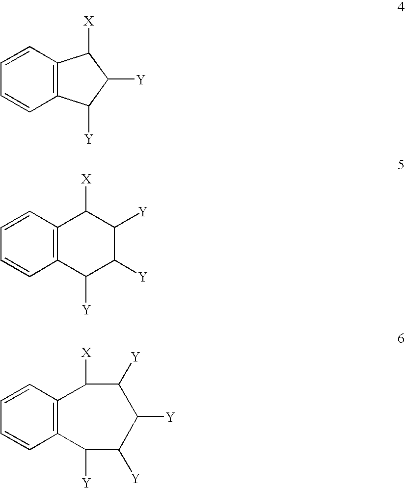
C12=C(C=CC=C1)C([X])C([Y])C2[Y].C12=C(C=CC=C1)C([X])C([Y])C([Y])C2[Y].C12=C(C=CC=C1)C([X])C([Y])C([Y])C([Y])C2[Y]
